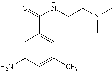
C1=C(N)C=C([CF3])C=C1C(NCCN(C)C)=O
